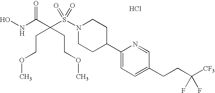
ONC(C(S(N1CCC(C2=CC=C(CCC([CF3])(F)F)C=N2)CC1)(=O)=O)(CCOC)CCOC)=O.Cl
